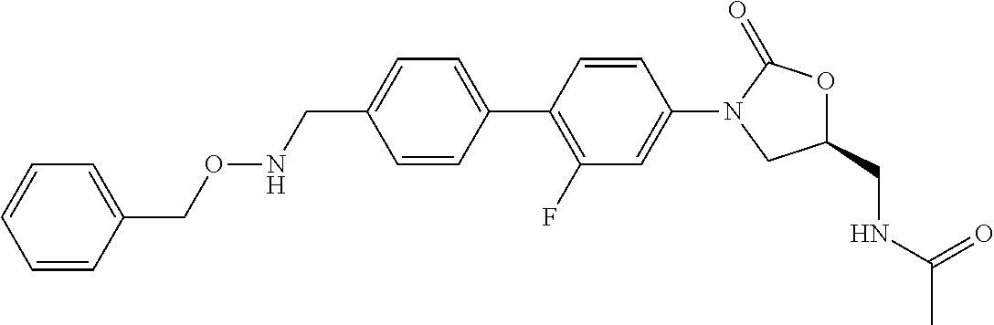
C1(N2CC(CNC(C)=O)OC2=O)=CC(F)=C(C2=CC=C(CNOCC3=CC=CC=C3)C=C2)C=C1
